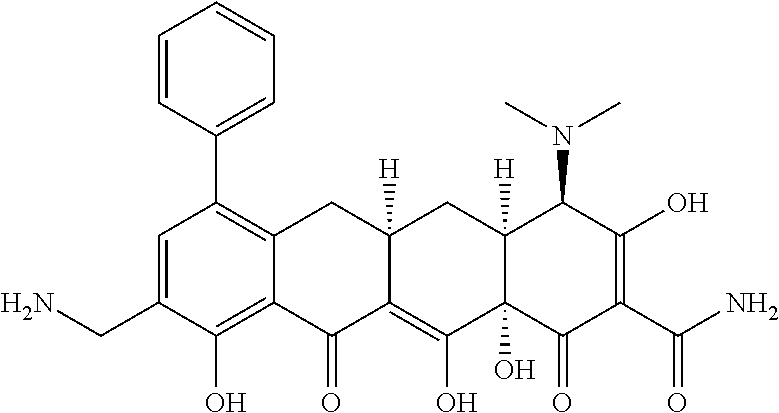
C1=CC(C2=C3C(=C(O)C(CN)=C2)C(=O)C2=C(O)C4(O)C([H])(CC2([H])C3)C(N(C)C)C(O)=C(C(N)=O)C4=O)=CC=C1
